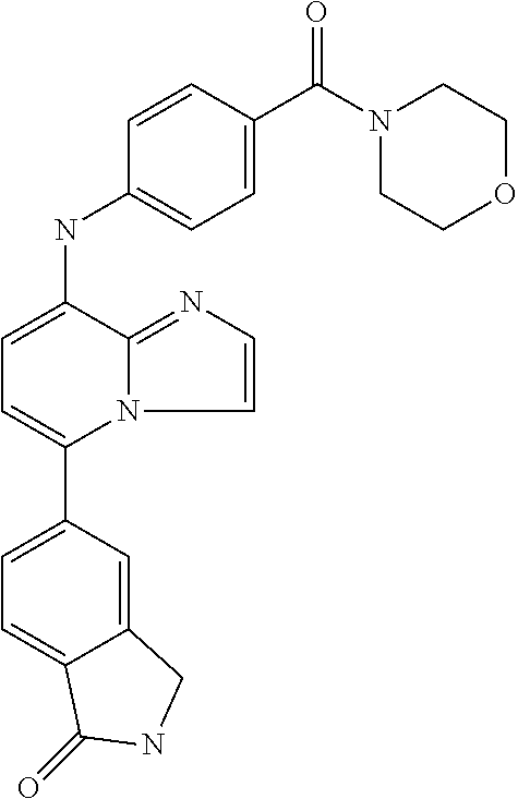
C1(C2=CC=C(NC3=CC=C(C(N4CCOCC4)=O)C=C3)C3=NC=CN23)=CC=C2C(=C1)CNC2=O
